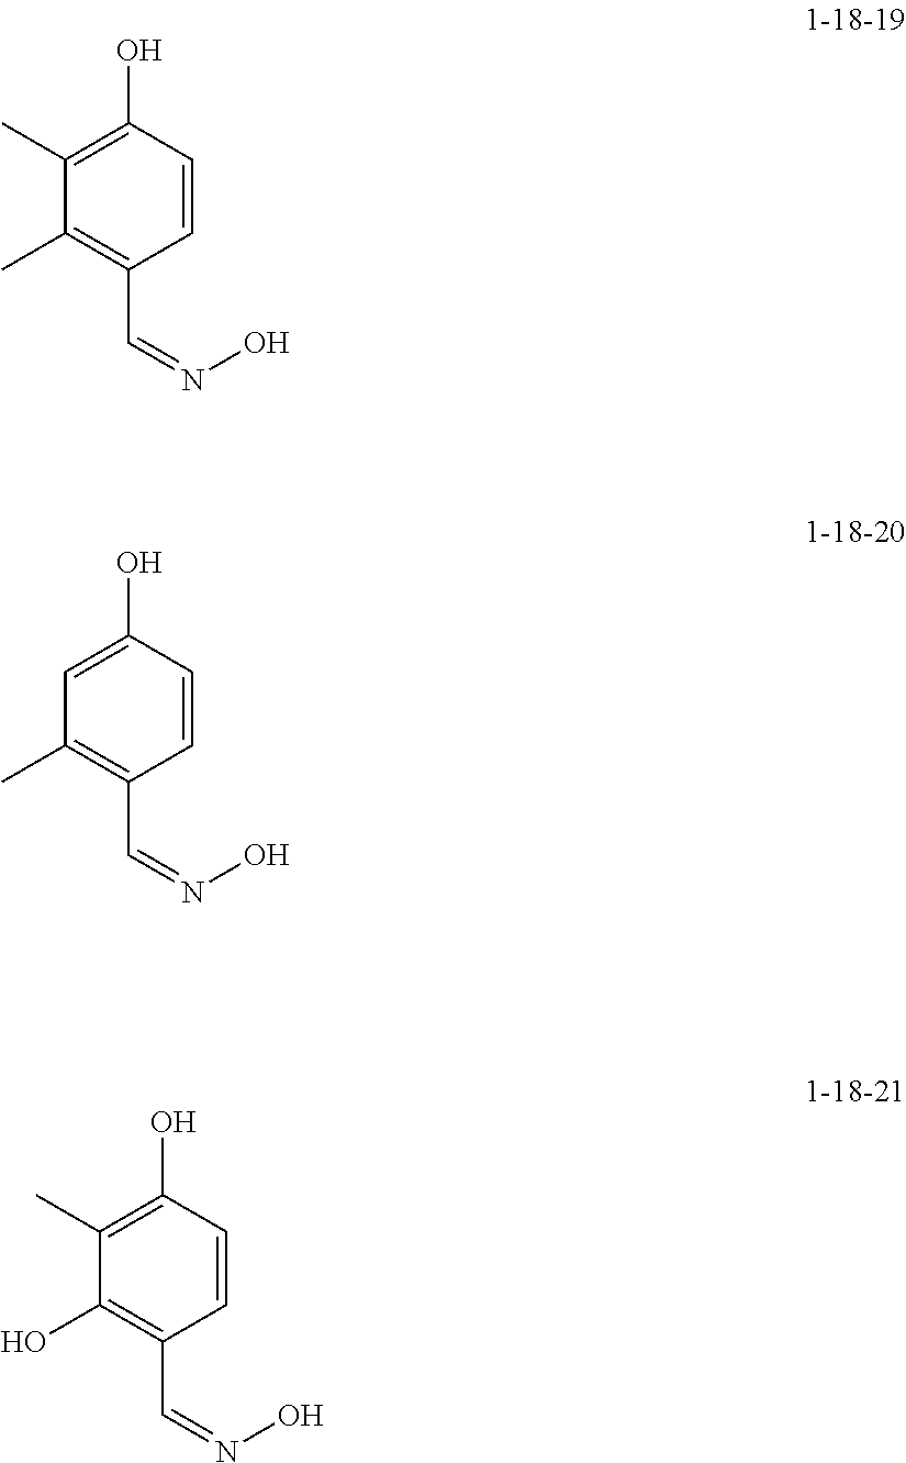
C1(C)=C(O)C=CC(C=NO)=C1C.C1=C(O)C=CC(C=NO)=C1C.C1(C)=C(O)C=CC(C=NO)=C1O
